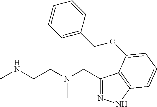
C1(CN(CCNC)C)=NNC2=C1C(OCC1=CC=CC=C1)=CC=C2
